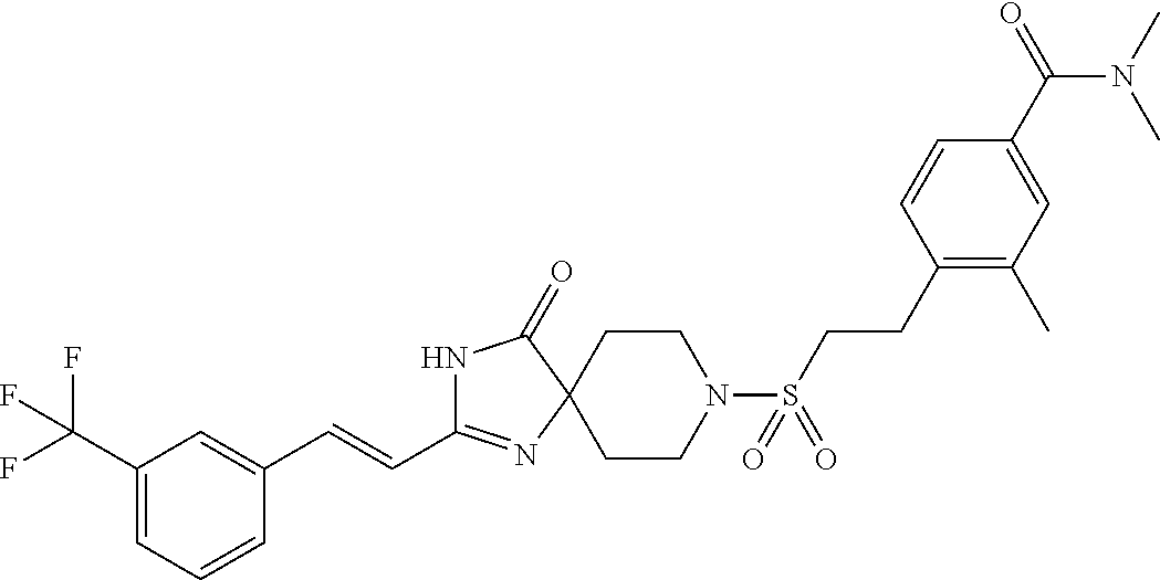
N1C(C=CC2=CC(C(F)(F)F)=CC=C2)=NC2(C1=O)CCN(S(CCC1=C(C)C=C(C(=O)N(C)C)C=C1)(=O)=O)CC2
